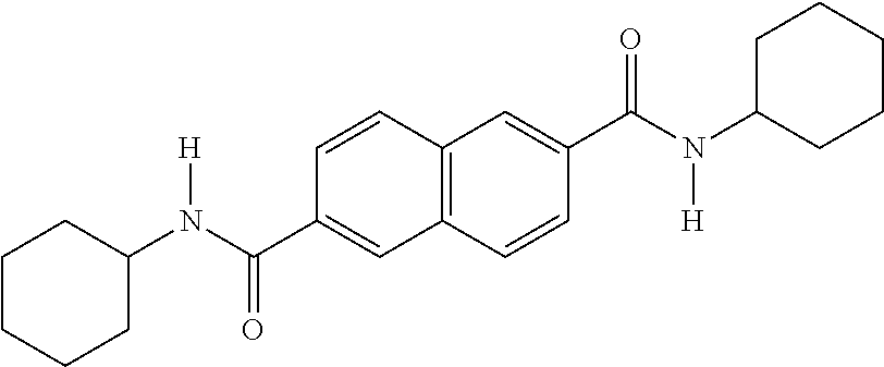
C1=CC2=C(C=C1C(N(C1CCCCC1)[H])=O)C=CC(C(N(C1CCCCC1)[H])=O)=C2
